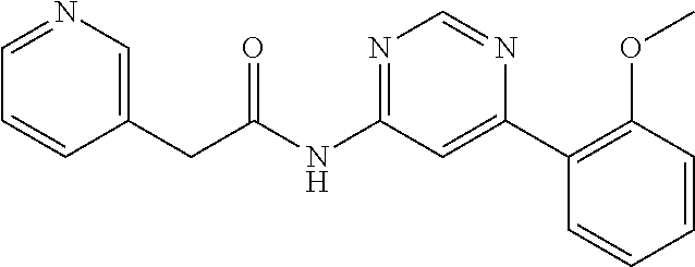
C1(CC(NC2=NC=NC(C3=C(OC)C=CC=C3)=C2)=O)=CN=CC=C1
